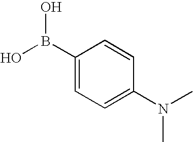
C1(B(O)O)=CC=C(N(C)C)C=C1
